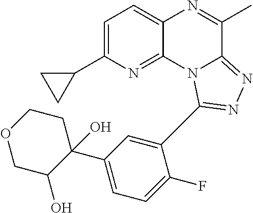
C1=C(C2CC2)N=C2C(=C1)N=C(C)C1=NN=C(C3=CC(C4(O)C(O)COCC4)=CC=C3F)N21
